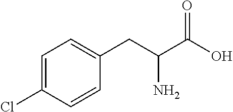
C1=C(Cl)C=CC(CC(C(O)=O)N)=C1
